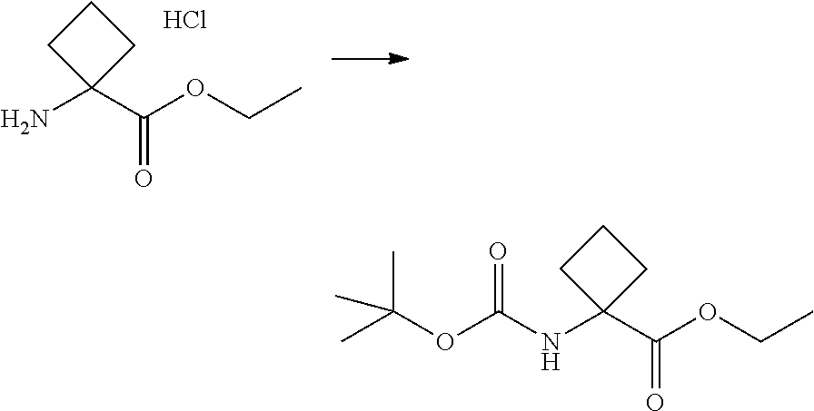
NC1(C(OCC)=O)CCC1.Cl.N(C1(C(OCC)=O)CCC1)C(OC(C)(C)C)=O
